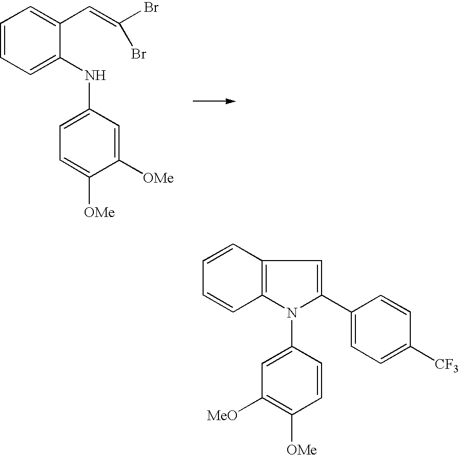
C1=CC=C(NC2=CC=C([OMe])C([OMe])=C2)C(C=C(Br)Br)=C1.C1=CC2=C(C=C1)N(C1=CC([MeO])=C([OMe])C=C1)C(C1=CC=C([CF3])C=C1)=C2
